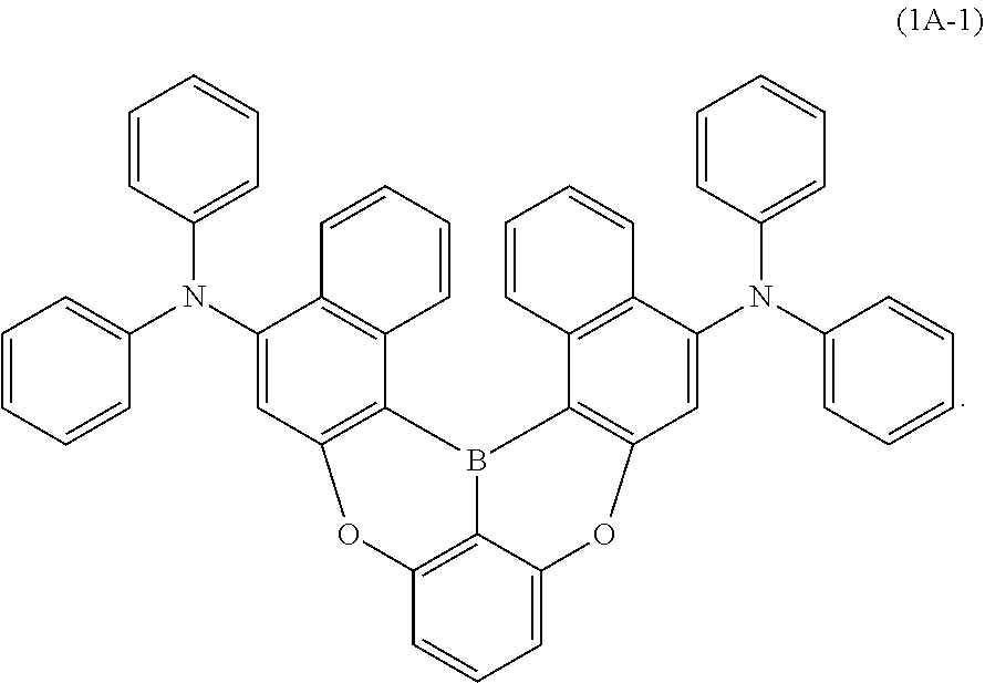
C1=CC(N(C2=CC3=C(C4=C2C=CC=C4)B2C4=C(C=C(N(C5=CC=CC=C5)C5=CC=CC=C5)C5=C4C=CC=C5)OC4=CC=CC(=C24)O3)C2=CC=CC=C2)=CC=C1
